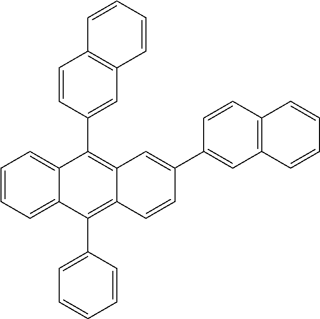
C1=CC(C2=C3C(=C(C4=CC=CC=C4)C4=CC=CC=C24)C=CC(C2=CC4=C(C=C2)C=CC=C4)=C3)=CC2=C1C=CC=C2
